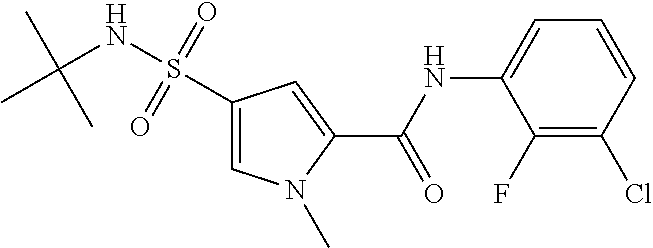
C1(S(NC(C)(C)C)(=O)=O)=CN(C)C(C(NC2=CC=CC(Cl)=C2F)=O)=C1
